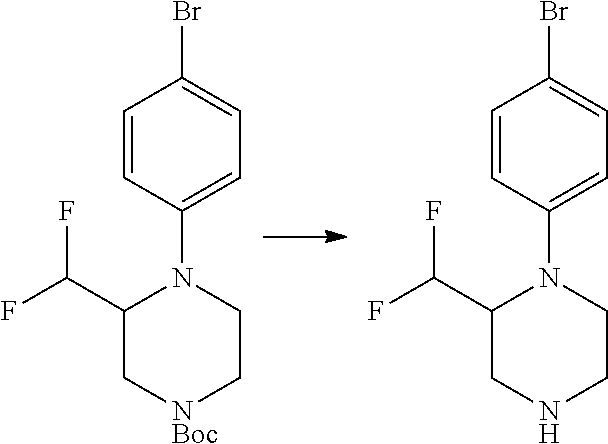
C1=CC(N2C(C(F)F)C[NBoc]CC2)=CC=C1Br.C1=CC(N2C(C(F)F)CNCC2)=CC=C1Br
